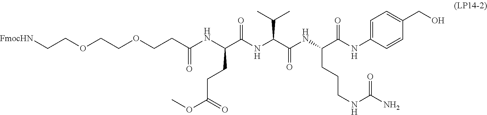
C1=C(NC(=O)C(CCCNC(=O)N)NC(=O)C(C(C)C)NC(=O)C(NC(CCOCCOCC[FmocHN])=O)CCC(OC)=O)C=CC(CO)=C1
